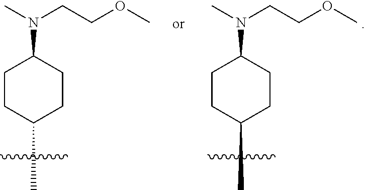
CN(CCOC)C1CCC(C)CC1.CN(CCOC)C1CCC(C)CC1
